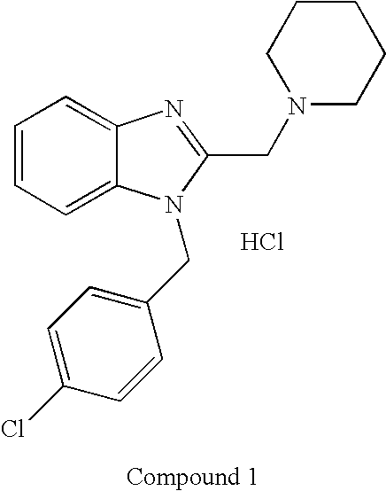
C1=CC=C2C(=C1)N=C(CN1CCCCC1)N2CC1=CC=C(Cl)C=C1.Cl
